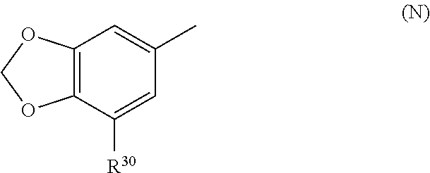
C12=C(C([R30])=CC(C)=C1)OCO2
